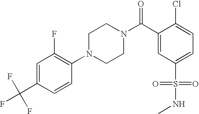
C1=C(C(F)(F)F)C=CC(N2CCN(C(C3=CC(S(=O)(=O)NC)=CC=C3Cl)=O)CC2)=C1F
